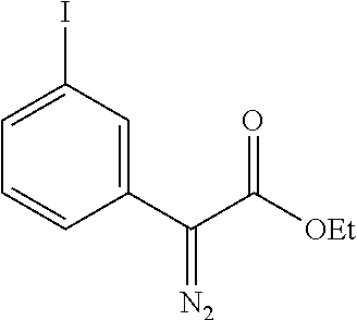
C1(C(C([OEt])=O)=[N2])=CC(I)=CC=C1
